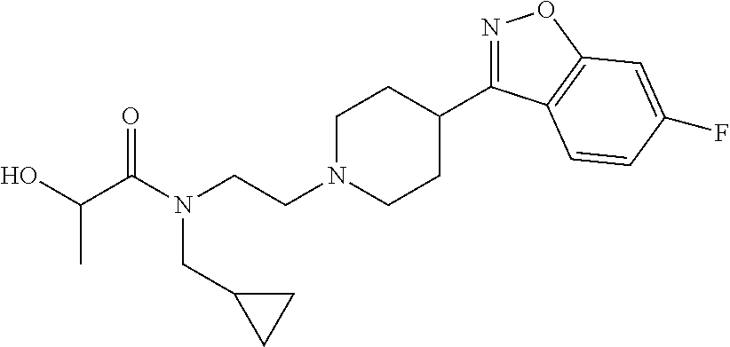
N1=C(C2CCN(CCN(C(C(O)C)=O)CC3CC3)CC2)C2=C(O1)C=C(F)C=C2
